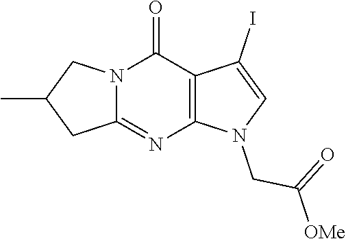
C12=C(C(=O)N3C(=N1)CC(C)C3)C(I)=CN2CC([OMe])=O
